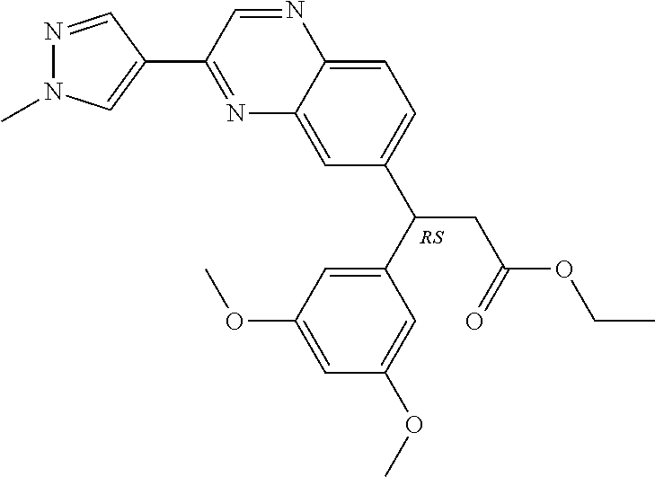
N1=C(C2=CN(C)N=C2)C=NC2=CC=C(C(CC(OCC)=O)C3=CC(OC)=CC(OC)=C3)C=C12
